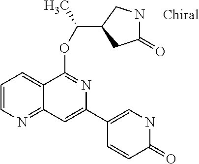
C1(C2=CC3=NC=CC=C3C(OC(C)C3CC(=O)NC3)=N2)=CNC(=O)C=C1
